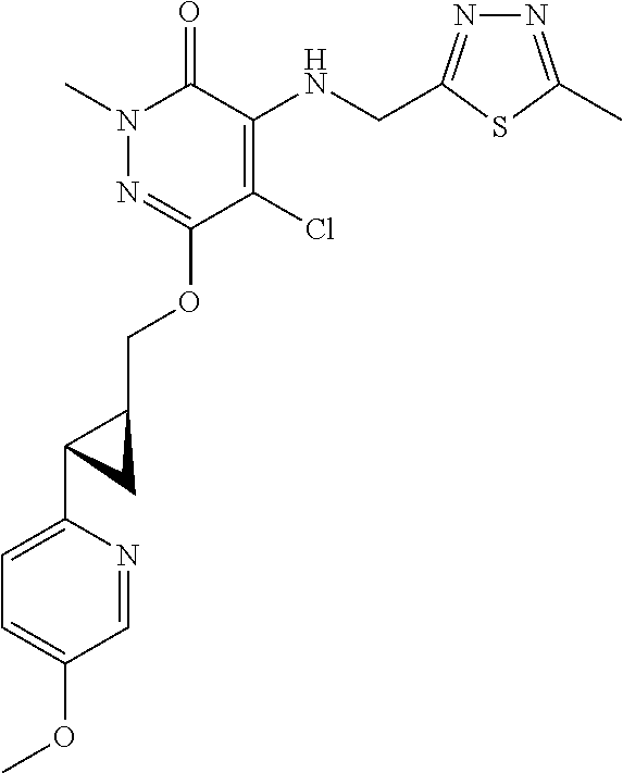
N1(C)N=C(OCC2C(C3=CC=C(OC)C=N3)C2)C(Cl)=C(NCC2=NN=C(C)S2)C1=O
